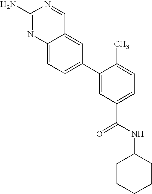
C12=CC(C3=CC(C(NC4CCCCC4)=O)=CC=C3C)=CC=C1N=C(N)N=C2
